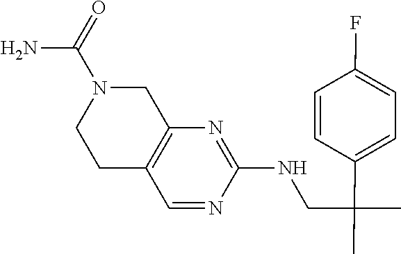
C12=C(CN(C(=O)N)CC1)N=C(NCC(C1=CC=C(F)C=C1)(C)C)N=C2
